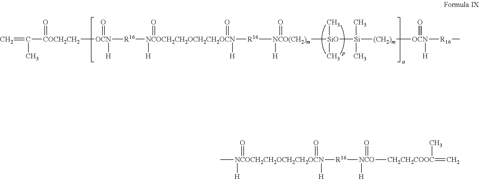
C=C(C)[COCH2CH2](=O)[OCN](=O)([H])[R16][NCOCH2CH2OCH2CH2OCN]([H])(=O)(=O)([R16][NCO(CH2)m]([H])(=O)[SiO]([Si](C)(C)[(CH2)m][OCN](=O)([H])[R16]C)(C)C)[H].C[NCOCH2CH2OCH2CH2OCN]([H])(=O)(=O)([H])[R16][NCO]([H])(=O)[CH2CH2COOC](=C)C
